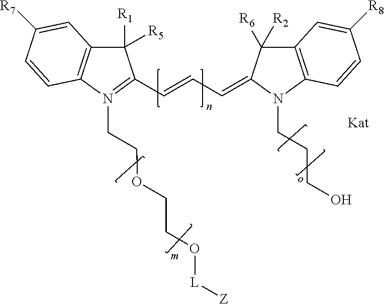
C1([R5])([R1])C2=C(N(CCOCCO[L][Z])=C1C=CC=C1C([R6])([R2])C3=C(N1CCCO)C=CC([R8])=C3)C=CC([R7])=C2
